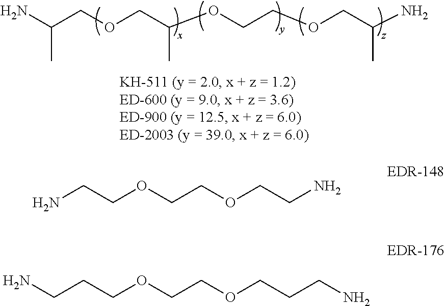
NC(COCC(OCCOCC(N)C)C)C.NCCOCCOCCN.C(CCOCCOCCCN)N
